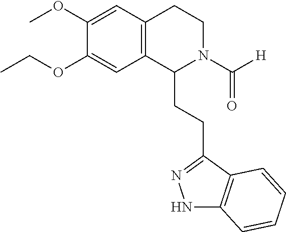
C(OC1=CC2=C(C=C1OC)CCN(C([H])=O)C2CCC1=NNC2=C1C=CC=C2)C
